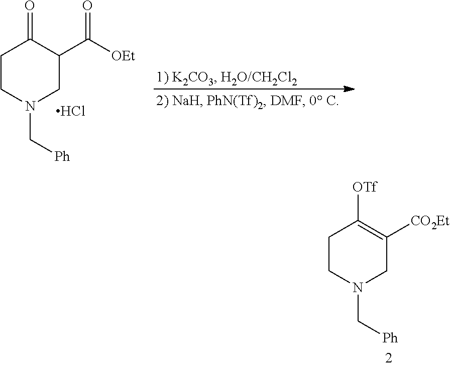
C1CN(C[Ph])CC([CO2Et])=C1[OTf].C1CN(C[Ph])CC(C([OEt])=O)C1=O.Cl
